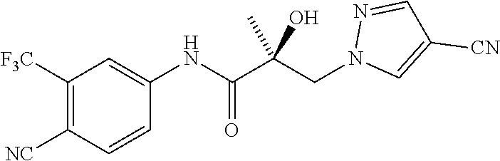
C1=C(NC(C(CN2C=C([CN])C=N2)(C)O)=O)C=CC([NC])=C1[F3C]
